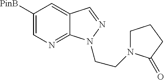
C1([PinB])=CN=C2C(=C1)C=NN2CCN1CCCC1=O
